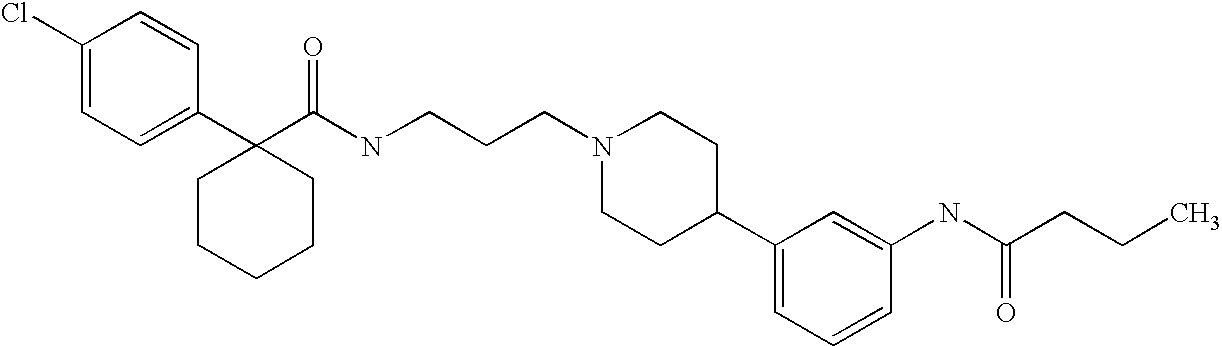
C1(Cl)=CC=C(C2(C(NCCCN3CCC(C4=CC=CC(NC(CCC)=O)=C4)CC3)=O)CCCCC2)C=C1
